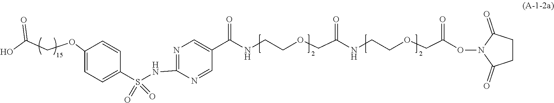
N(C1=NC=C(C(=O)NCCOCC(NCCOCC(ON2C(=O)CCC2=O)=O)=O)C=N1)S(C1=CC=C(OCC(O)=O)C=C1)(=O)=O
